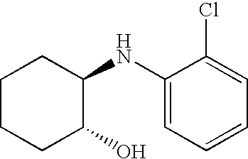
C1(NC2CCCCC2O)=CC=CC=C1Cl
